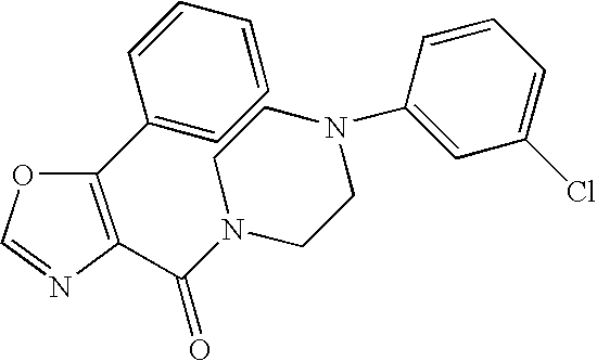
C1(C2=CC=CC=C2)=C(C(N2CCN(C3=CC(Cl)=CC=C3)CC2)=O)N=CO1
